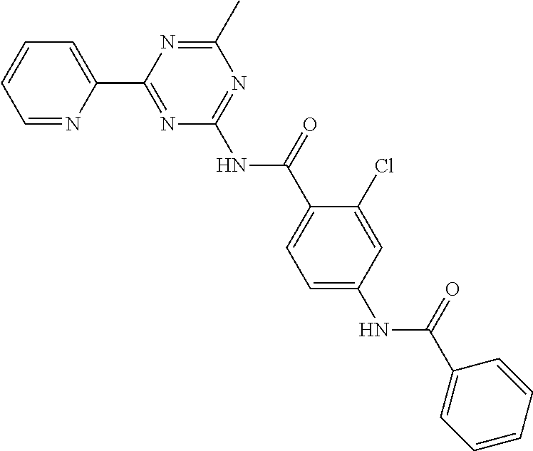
C1=NC(C2=NC(NC(=O)C3=CC=C(NC(C4=CC=CC=C4)=O)C=C3Cl)=NC(C)=N2)=CC=C1
